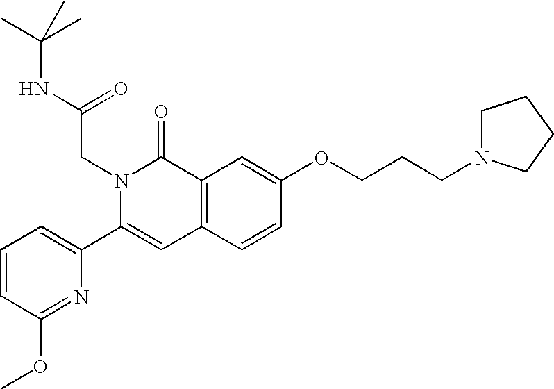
C1=CC(OC)=NC(C2=CC3=C(C(=O)N2CC(=O)NC(C)(C)C)C=C(OCCCN2CCCC2)C=C3)=C1
